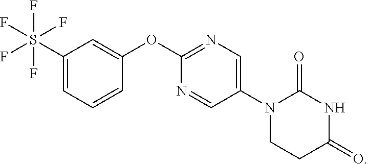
C1(S(F)(F)(F)(F)F)=CC=CC(OC2=NC=C(N3CCC(=O)NC3=O)C=N2)=C1
